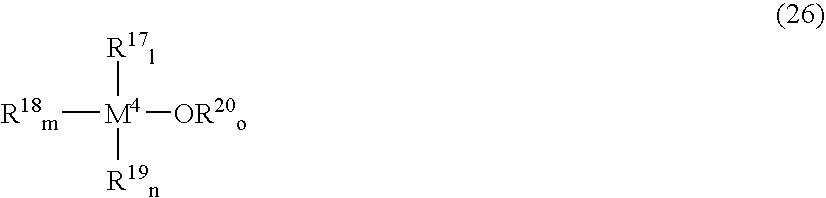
[R18m][M4]([R17l])([OR20o])[R19n]
